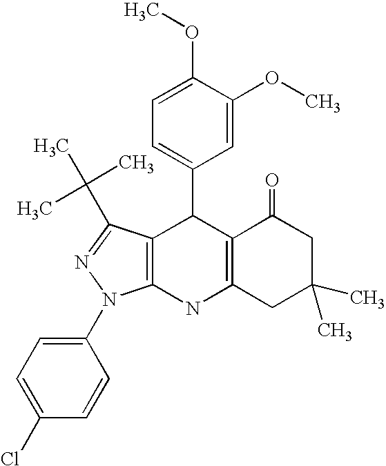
C12=C(NC3=C(C1C1=CC=C(OC)C(OC)=C1)C(C(C)(C)C)=NN3C1=CC=C(Cl)C=C1)CC(C)(C)CC2=O
